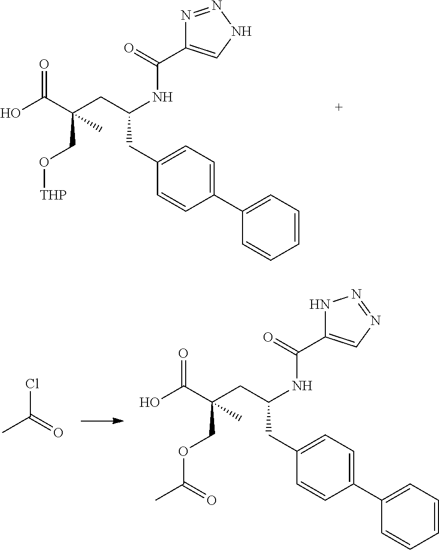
OC(C(CC(NC(=O)C1=CNN=N1)CC1=CC=C(C2=CC=CC=C2)C=C1)(CO[THP])C)=O.CC(=O)Cl.C(C(CC(NC(=O)C1=CN=NN1)CC1=CC=C(C2=CC=CC=C2)C=C1)(COC(C)=O)C)(=O)O
